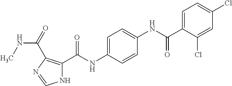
C1=C(C(NC2=CC=C(NC(C3=C(C(=O)NC)N=CN3)=O)C=C2)=O)C(Cl)=CC(Cl)=C1
